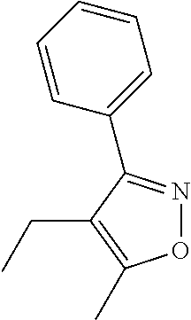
C(C1=C(C)ON=C1C1=CC=CC=C1)C
